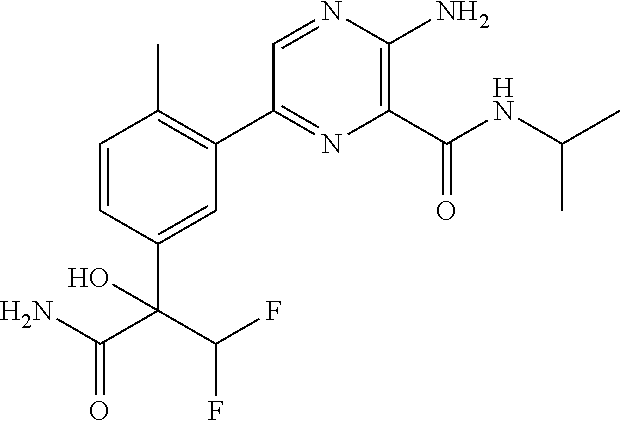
C1(C2=NC(C(NC(C)C)=O)=C(N)N=C2)=C(C)C=CC(C(C(=O)N)(C(F)F)O)=C1
